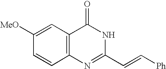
[Ph]C=CC1=NC2=C(C(=O)N1)C=C([MeO])C=C2
